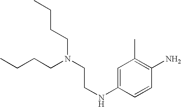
C(CN(CCNC1=CC(C)=C(N)C=C1)CCCC)CC
